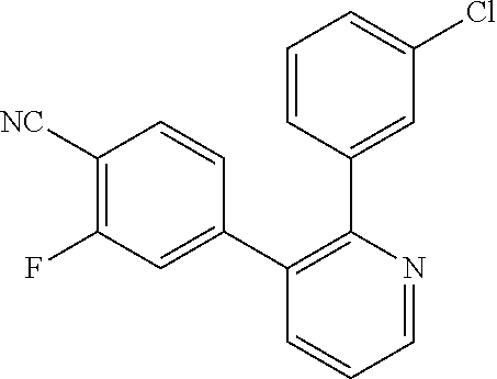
C1([NC])=C(F)C=C(C2=C(C3=CC(Cl)=CC=C3)N=CC=C2)C=C1
